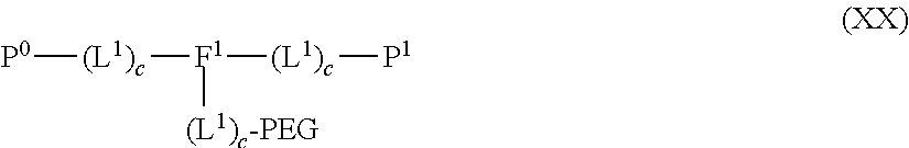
[P0][(L1)c][F1]([(L1)c][P1])[(L1)c-PEG]
